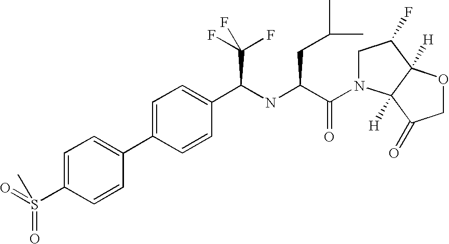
C1=C(C2=CC=C(S(=O)(=O)C)C=C2)C=CC(C(NC(C(=O)N2CC(F)C3([H])C2([H])C(=O)CO3)CC(C)C)C(F)(F)F)=C1
